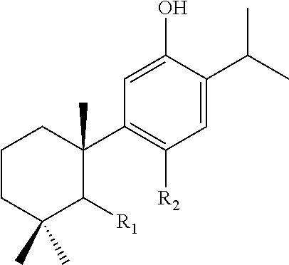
C1CC(C)(C)C([R1])C(C)(C2=C([R2])C=C(C(C)C)C(O)=C2)C1
